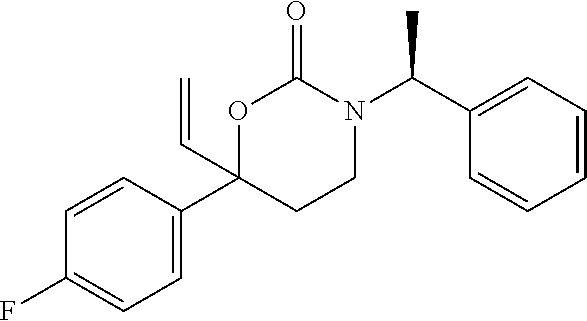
C1=CC(C2(C=C)CCN(C(C3=CC=CC=C3)C)C(=O)O2)=CC=C1F
